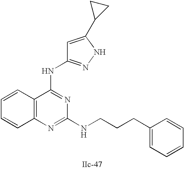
C12=C(N=C(NCCCC3=CC=CC=C3)N=C1NC1=NNC(C3CC3)=C1)C=CC=C2
